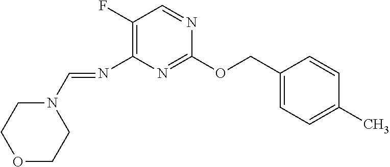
C1(OCC2=CC=C(C)C=C2)=NC(N=CN2CCOCC2)=C(F)C=N1
